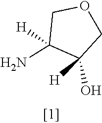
C1(N)([H])C([H])(O)COC1
